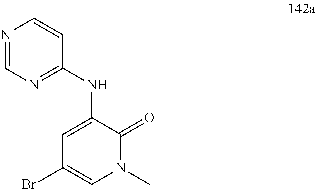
N1(C)C(=O)C(NC2=NC=NC=C2)=CC(Br)=C1
